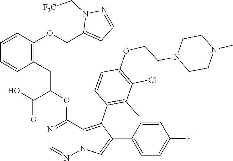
N1=C(OC(CC2=C(OCC3=CC=NN3C[F3C])C=CC=C2)C(O)=O)C2=C(C3=C(C)C(Cl)=C(OCCN4CCN(C)CC4)C=C3)C(C3=CC=C(F)C=C3)=CN2N=C1
